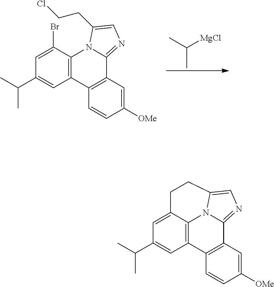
C(C)([MgCl])C.C1=C(Br)C2=C(C=C1C(C)C)C1=C(C3=NC=C(CCCl)N23)C=C([OMe])C=C1.C1=C2C3=C(C=C1C(C)C)C1=C(C4=NC=C(N34)CC2)C=C([OMe])C=C1
